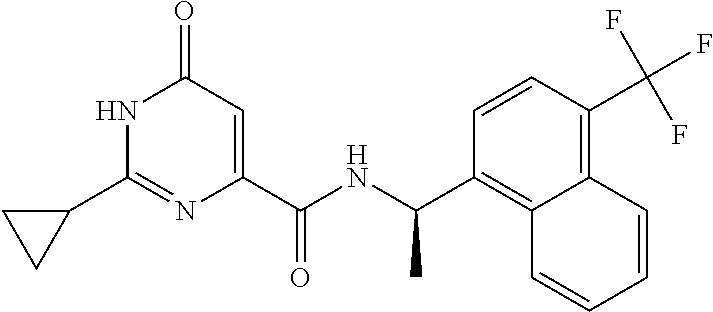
C1(=O)C=C(C(NC(C2=C3C(=C(C(F)(F)F)C=C2)C=CC=C3)C)=O)N=C(C2CC2)N1
